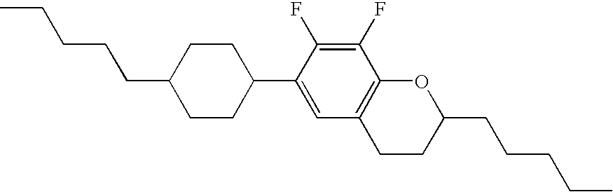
C1(F)=C(F)C2=C(C=C1C1CCC(CCCCC)CC1)CCC(CCCCC)O2
